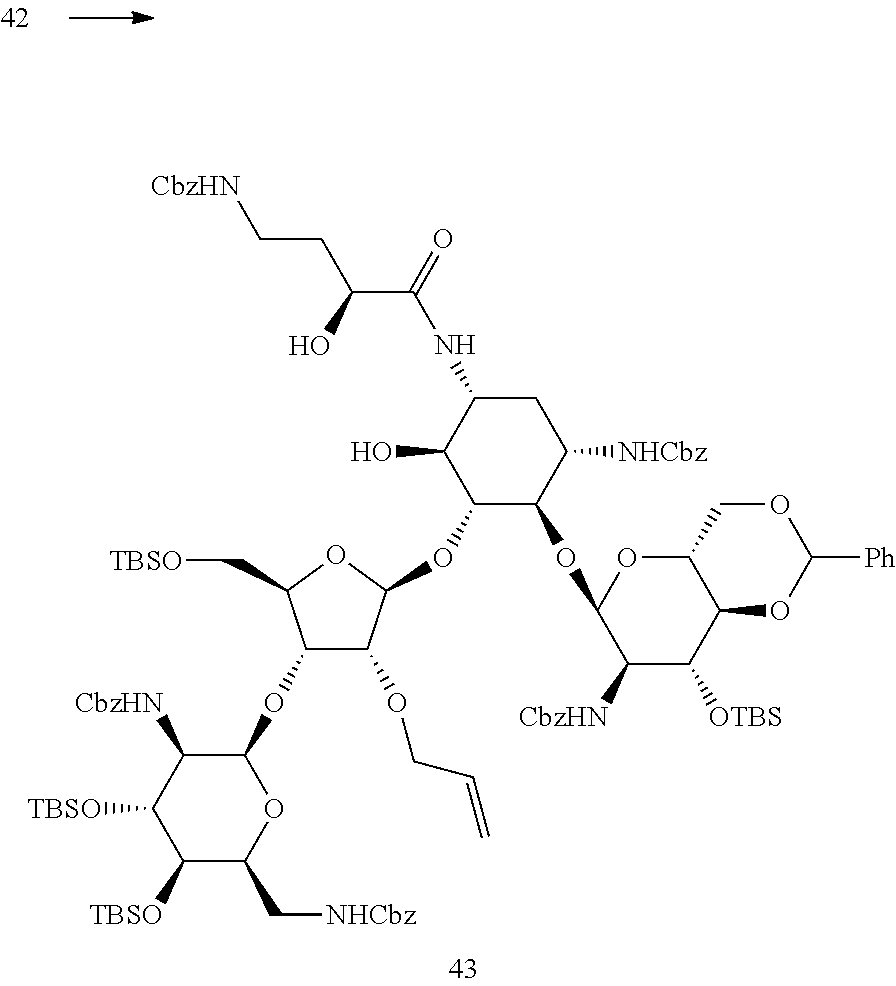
C1([TBSO])C(C[NHCbz])OC(OC2C(OCC=C)C(OC3C(OC4C([CbzHN])C([OTBS])C5C(O4)COC([Ph])O5)C([NHCbz])CC(NC(C(O)CC[CbzHN])=O)C3O)OC2C[TBSO])C([CbzHN])C1[TBSO]
